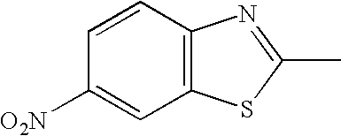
C12=C(C=CC([O2N])=C1)N=C(C)S2
